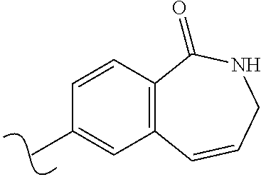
C1=CC2=C(C=C1C)C=CCNC2=O
